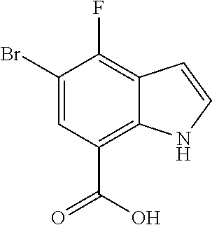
C1(Br)=CC(C(=O)O)=C2C(=C1F)C=CN2
